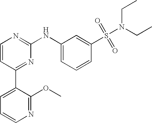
C1=CC(C2=CC=CN=C2OC)=NC(NC2=CC=CC(S(N(CC)CC)(=O)=O)=C2)=N1
